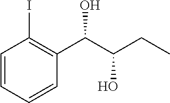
C1=CC(I)=C(C(C(CC)O)O)C=C1
